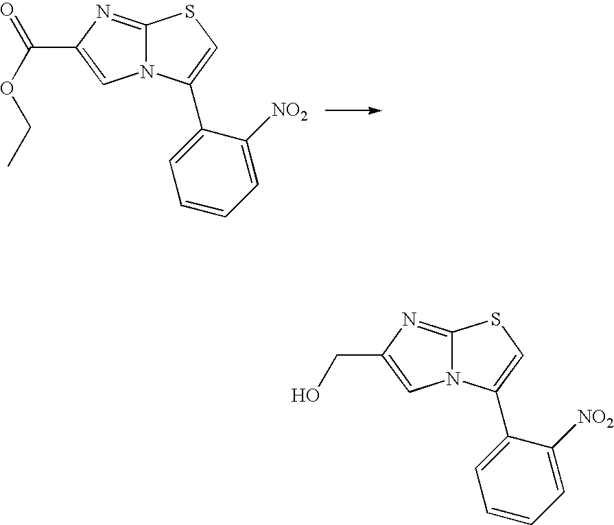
C12=NC(C(OCC)=O)=CN1C(C1=CC=CC=C1[NO2])=CS2.C12=NC(CO)=CN1C(C1=CC=CC=C1[NO2])=CS2
